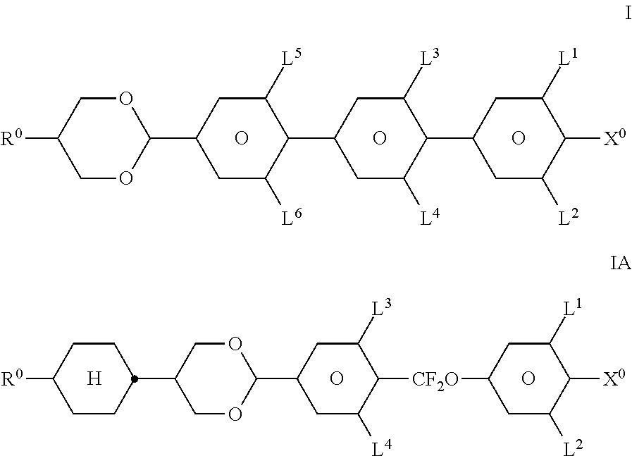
C1OC(C2CC([L6])C(C3CC([L4])C(C4CC([L2])C([X0])C([L1])C4)C([L3])C3)C([L5])C2)OCC1[R0].O.O.O.C1CC(C2COC(C3CC([L4])C([CF2O]C4CC([L2])C([X0])C([L1])C4)C([L3])C3)OC2)CCC1[R0].[H].O.O
